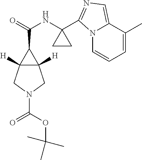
N12C=CC=C(C)C1=CN=C2C1(NC(=O)C2C3([H])C2([H])CN(C(OC(C)(C)C)=O)C3)CC1
